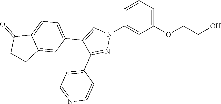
C1=CC=C(OCCO)C=C1N1C=C(C2=CC=C3C(=C2)CCC3=O)C(C2=CC=NC=C2)=N1
